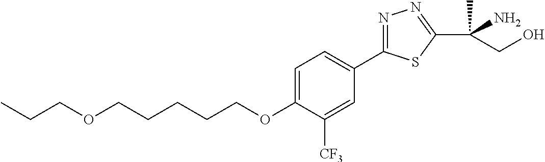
O(CCCCCOC1=CC=C(C2=NN=C(C(N)(C)CO)S2)C=C1[CF3])CCC
